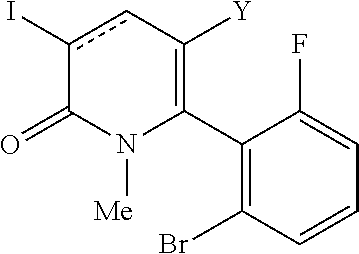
C1(C2=C([Y])cc(I)C(=O)N2[Me])=C(Br)C=CC=C1F
